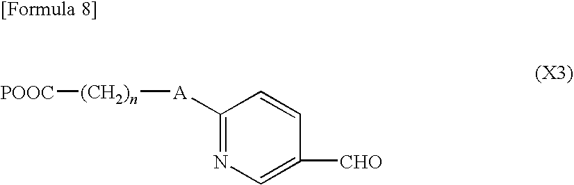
C1([A][(CH2)n][POOC])=NC=C([CHO])C=C1
